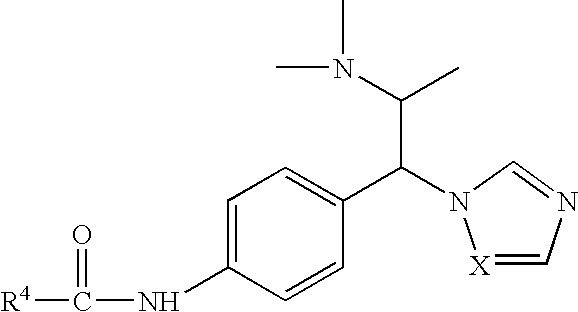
C1=C(NC([R4])=O)C=CC(C(C(N(C)C)C)N2[X]=CN=C2)=C1
